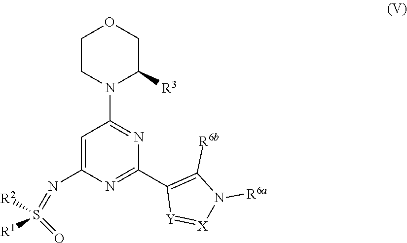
C1=C(N=S(=O)([R2])[R1])N=C(C2=C([R6b])N([R6a])[X]=[Y]2)N=C1N1C([R3])COCC1
